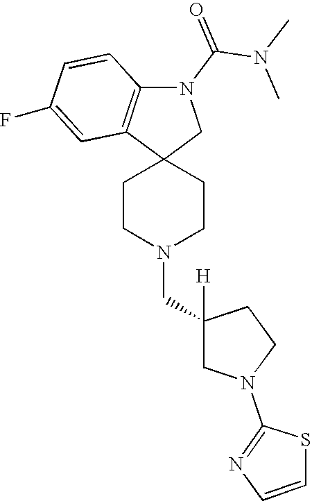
C1CN(CC2([H])CN(C3=NC=CS3)CC2)CCC12CN(C(N(C)C)=O)C1=C2C=C(F)C=C1
